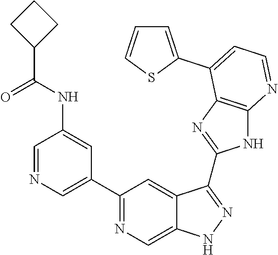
C1=NC=C(C2=NC=C3C(=C2)C(C2=NC4=C(N2)N=CC=C4C2=CC=CS2)=NN3)C=C1NC(C1CCC1)=O
